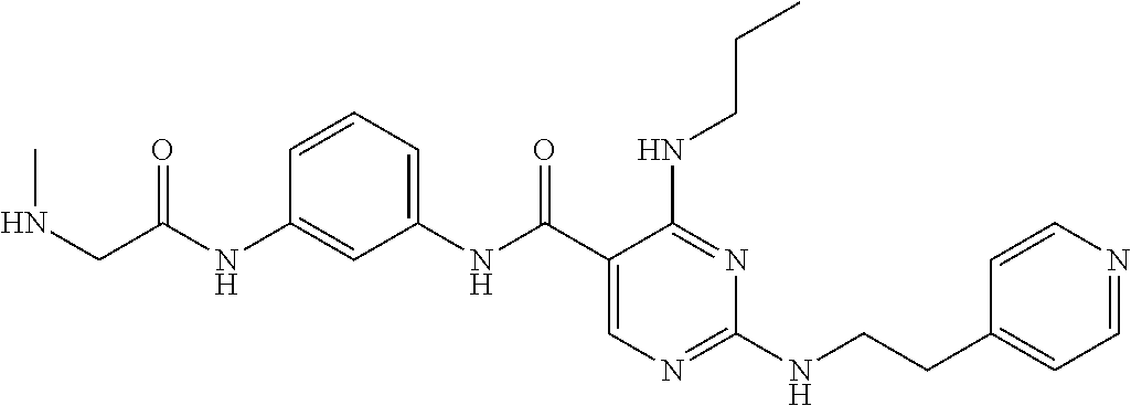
C1(NC(C2=CN=C(NCCC3=CC=NC=C3)N=C2NCCC)=O)=CC=CC(NC(=O)CNC)=C1
